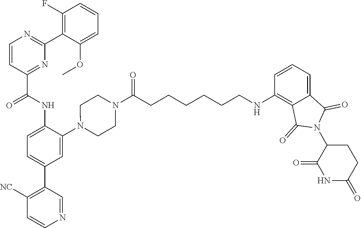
C1=CC(C(NC2=CC=C(C3=C([NC])C=CN=C3)C=C2N2CCN(C(CCCCCCNC3=C4C(=CC=C3)C(=O)N(C3C(=O)NC(=O)CC3)C4=O)=O)CC2)=O)=NC(C2=C(F)C=CC=C2OC)=N1
